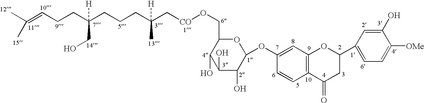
CC(=CCCC(CCCC(C[CO]OCC1C(O)C(O)C(O)C(OC2=CC3=C(C=C2)C(=O)CC(C2=CC=C([OMe])C(O)=C2)O3)O1)([H])C)(CO)[H])C
